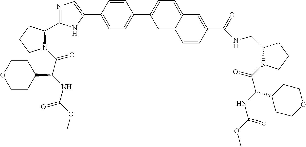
C1CCN(C(=O)C(C2CCOCC2)NC(OC)=O)C1C1=NC=C(C2=CC=C(C3=CC=C4C(=C3)C=CC(C(NCC3CCCN3C(=O)C(NC(OC)=O)C3CCOCC3)=O)=C4)C=C2)N1
